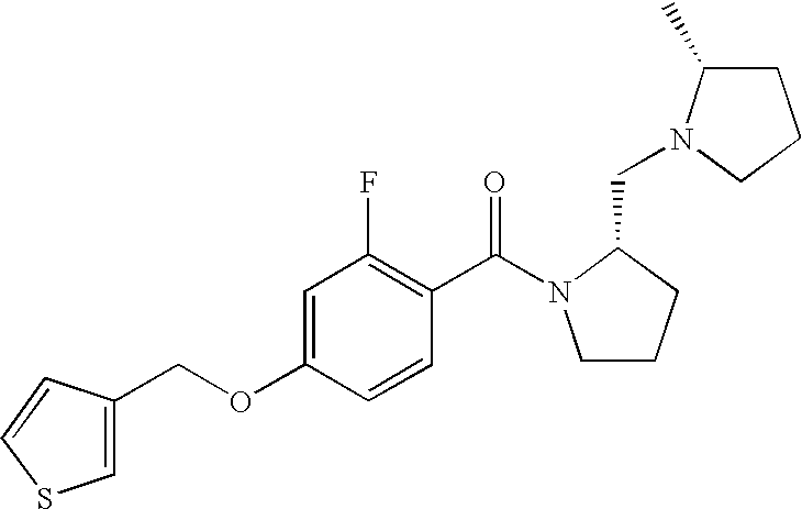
C1CCC(CN2C(C)CCC2)N1C(C1=C(F)C=C(OCC2=CSC=C2)C=C1)=O
